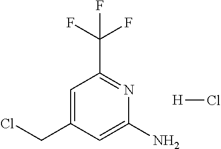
C1=C(CCl)C=C(N)N=C1C(F)(F)F.[H]Cl
